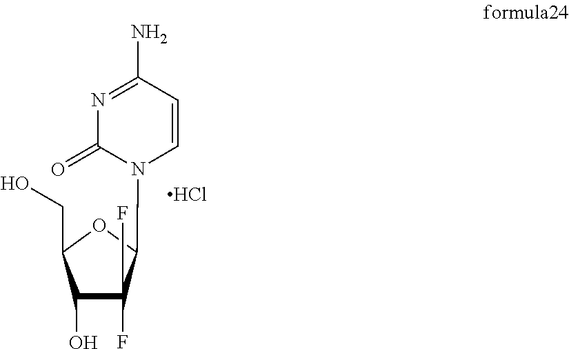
C1(O)C(F)(F)C(N2C(=O)N=C(N)C=C2)OC1CO.Cl
